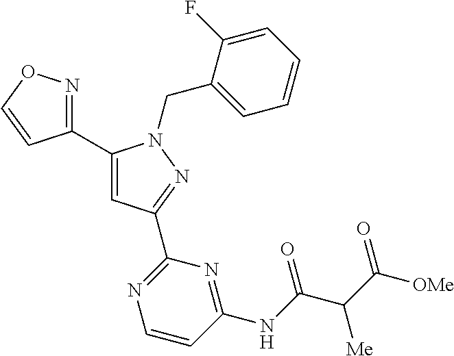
C1(C2=CC(C3=NC=CC(NC(C(C([OMe])=O)[Me])=O)=N3)=NN2CC2=CC=CC=C2F)=NOC=C1
